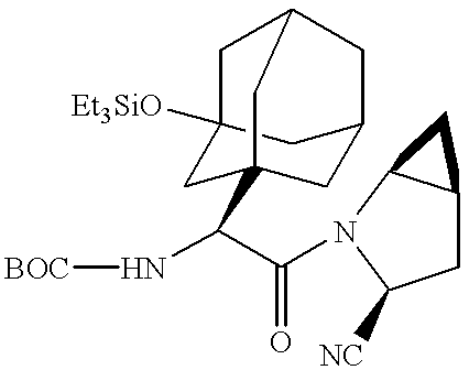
N(C(C(N1C2C(CC1[NC])C2)=O)C12CC3CC([Et3SiO])(C1)CC(C3)C2)[BOC]
